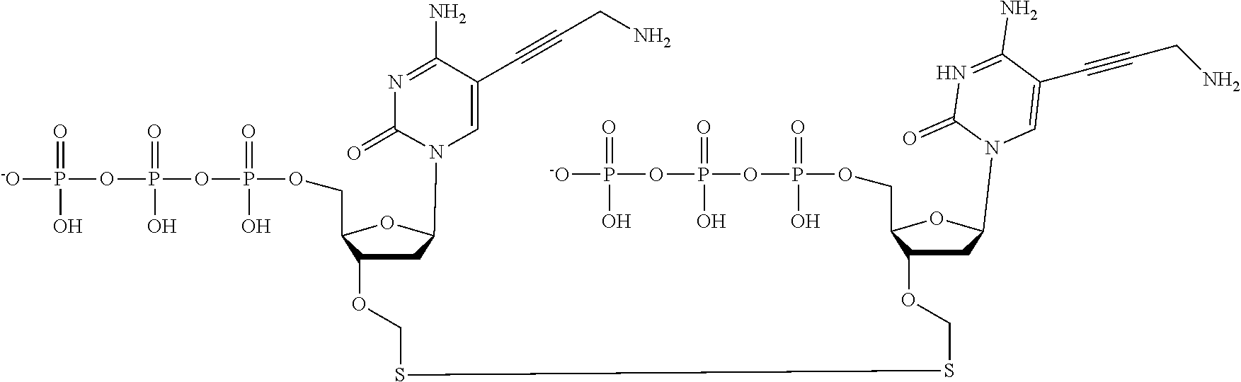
[-O]P(OP(OP(OCC1C(OCSSCOC2CC(N3C=C(C#CCN)C(N)=NC3=O)OC2COP(OP(OP([-O])(=O)O)(=O)O)(=O)O)CC(N2C=C(C#CCN)C(N)=NC2=O)O1)(=O)O)(=O)O)(=O)O
